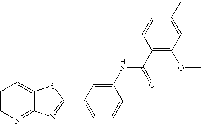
C12=NC=CC=C1SC(C1=CC=CC(NC(C3=C(OC)C=C(C)C=C3)=O)=C1)=N2
